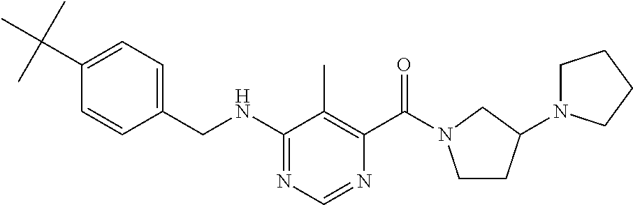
C1=CC(CNC2=NC=NC(C(=O)N3CCC(N4CCCC4)C3)=C2C)=CC=C1C(C)(C)C
